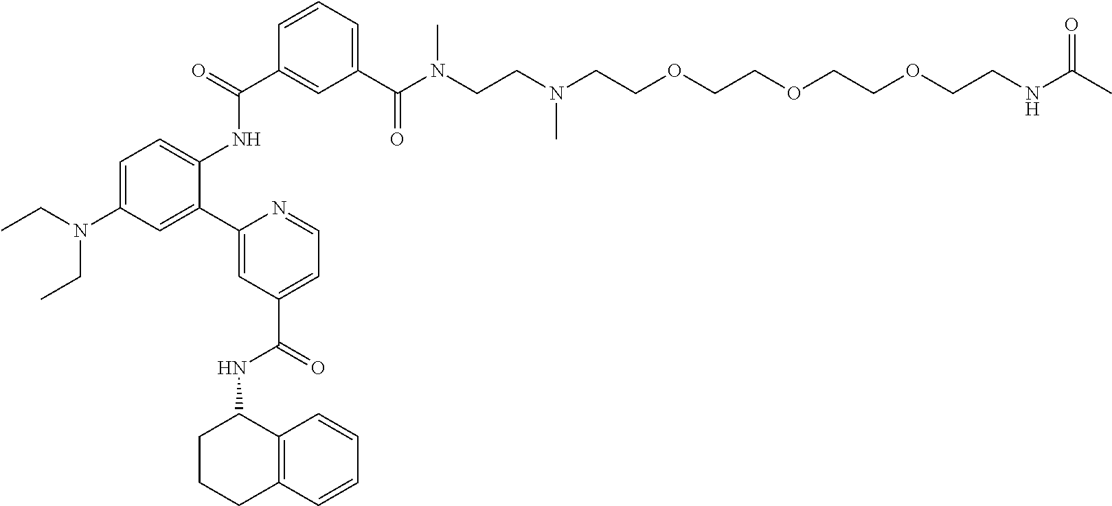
C1=C(N(CC)CC)C=C(C2=CC(C(NC3CCCC4=C3C=CC=C4)=O)=CC=N2)C(NC(C2=CC(C(N(CCN(CCOCCOCCOCCNC(C)=O)C)C)=O)=CC=C2)=O)=C1
